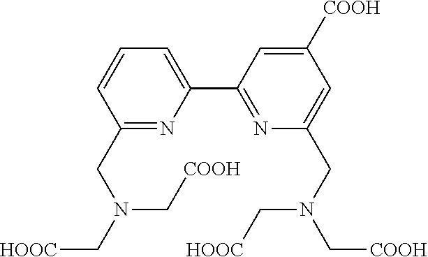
C1=CC(CN(C[COOH])C[HOOC])=NC(C2=NC(CN(C[COOH])C[HOOC])=CC([COOH])=C2)=C1
